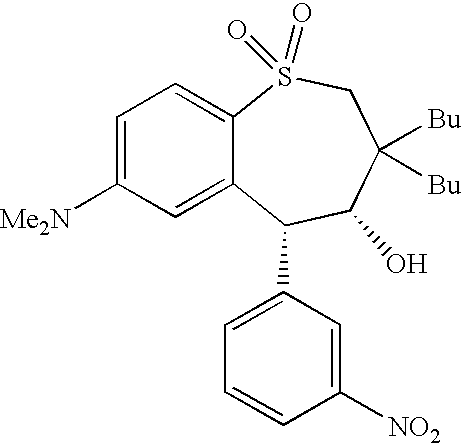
C1=C([Me2N])C=C2C(=C1)S(=O)(=O)CC([Bu])([Bu])C(O)C2C1=CC=CC([NO2])=C1
